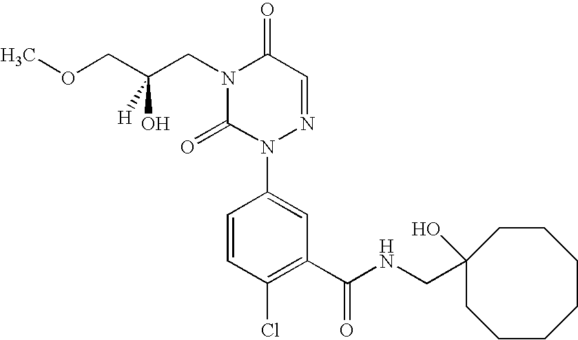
C1(C(NCC2(O)CCCCCCC2)=O)=C(Cl)C=CC(N2N=CC(=O)N(CC(COC)(O)[H])C2=O)=C1
